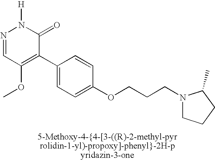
[H]N1N=CC(OC)=C(C2=CC=C(OCCCN3CCCC3C)C=C2)C1=O
